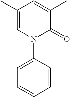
C1(C)=CC(C)=CN(C2=CC=CC=C2)C1=O
